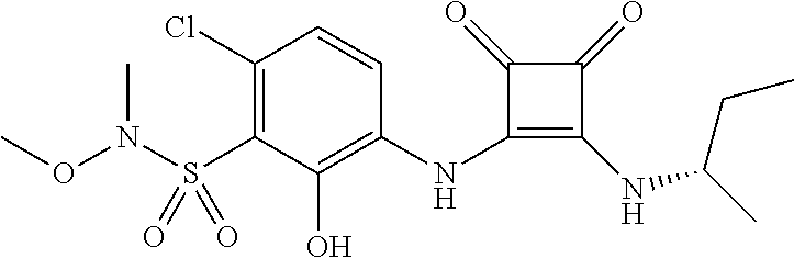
C1(Cl)=C(S(N(OC)C)(=O)=O)C(O)=C(NC2=C(NC(C)CC)C(=O)C2=O)C=C1
